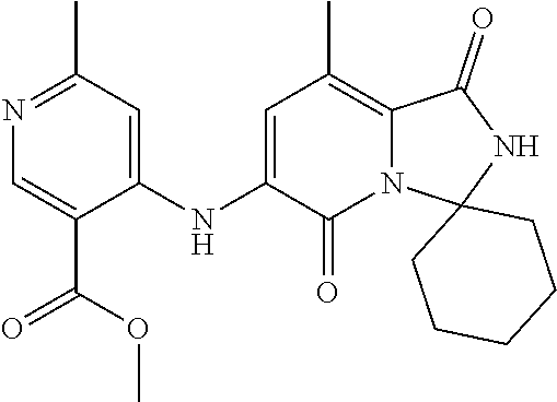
C1=C(NC2=CC(C)=NC=C2C(OC)=O)C(=O)N2C(=C1C)C(=O)NC21CCCCC1
